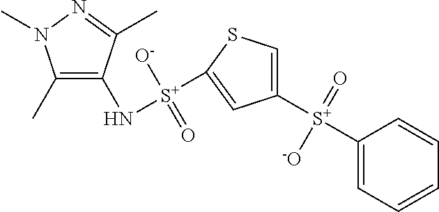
C1(C)=C(N[S+]([O-])(=O)C2=CC([S+](C3=CC=CC=C3)(=O)[-O])=CS2)C(C)=NN1C
